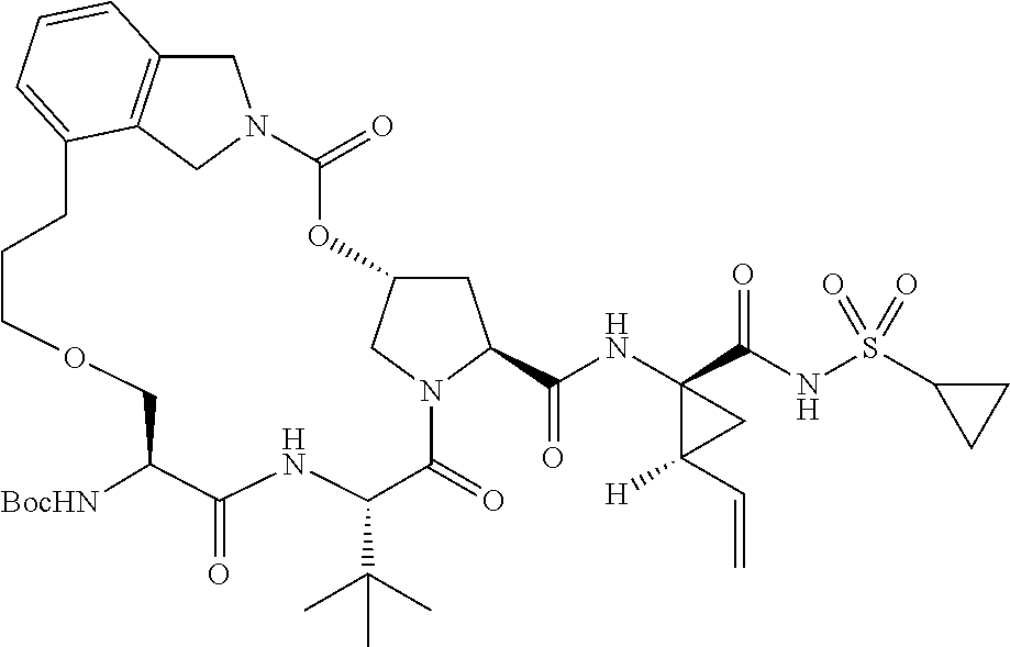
C1C2=C3CN1C(=O)OC1CC(C(NC4(C(NS(C5CC5)(=O)=O)=O)C(C=C)([H])C4)=O)N(C(=O)C(C(C)(C)C)NC(=O)C([BocHN])COCCCC3=CC=C2)C1
